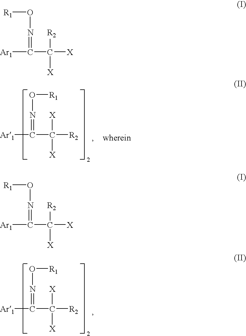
[Ar1]C(C([R2])([X])[X])=NO[R1].[Ar1]C(C([R2])([X])[X])=NO[R1].[Ar1]C(C([X])([R2])[X])=NO[R1].[Ar1]C(C([X])([R2])[X])=NO[R1]
